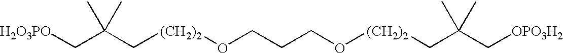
C([(CH2)2]OCCCO[(CH2)2]CC(C[OPO3H2])(C)C)C(C[H2O3PO])(C)C
